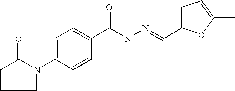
C1CCN(C2=CC=C(C(=O)NN=CC3=CC=C(C)O3)C=C2)C1=O
